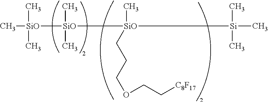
C[SiO]([SiO]([SiO]([Si](C)(C)C)(C)CCCOCC[C8F17])(C)C)(C)C
